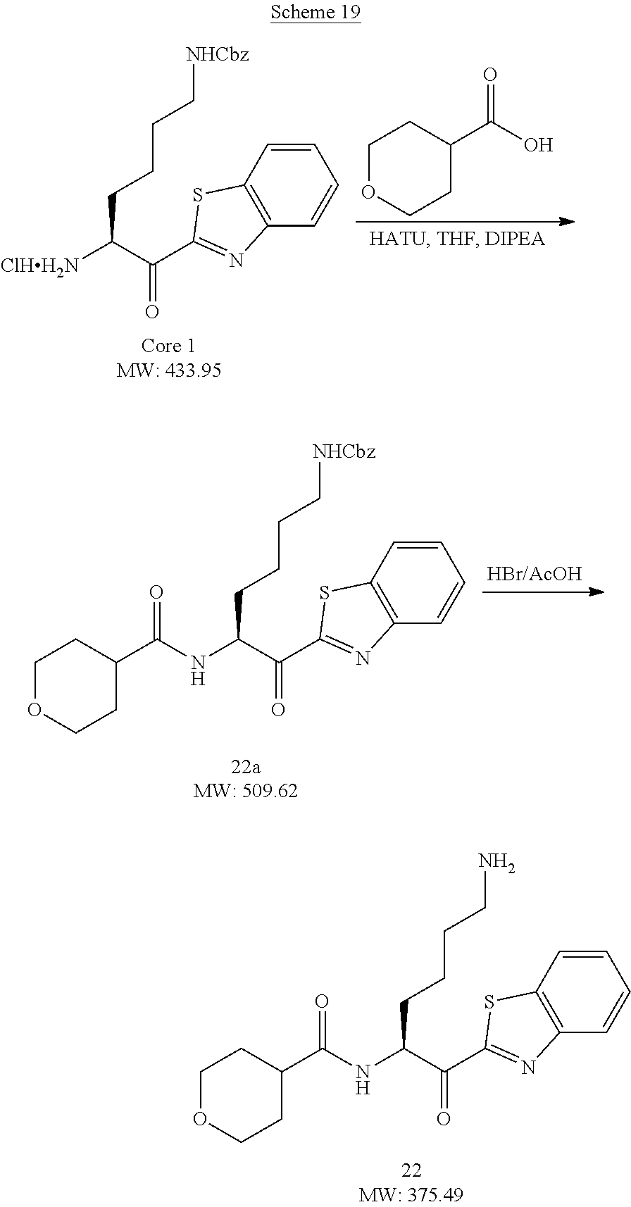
NCCCCC(NC(C1CCOCC1)=O)C(C1=NC2=C(S1)C=CC=C2)=O.[NHCbz]CCCCC(NC(C1CCOCC1)=O)C(C1=NC2=C(S1)C=CC=C2)=O.[NHCbz]CCCCC([ClHH2N])C(C1=NC2=C(S1)C=CC=C2)=O.C1OCCC(C(O)=O)C1
